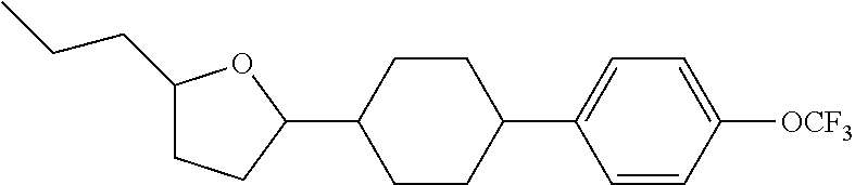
C1(CCC)CCC(C2CCC(C3=CC=C([OCF3])C=C3)CC2)O1
